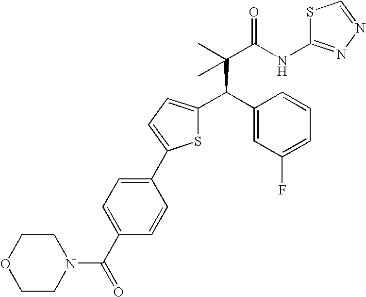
C(C1=CC(F)=CC=C1)(C(C)(C)C(=O)NC1=NN=CS1)C1=CC=C(C2=CC=C(C(=O)N3CCOCC3)C=C2)S1
